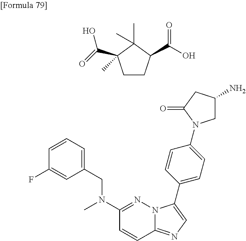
C1=CC=C(CN(C2=NN3C(=NC=C3C3=CC=C(N4CC(N)CC4=O)C=C3)C=C2)C)C=C1F.C1CC(C(O)=O)C(C)(C)C1(C(=O)O)C
